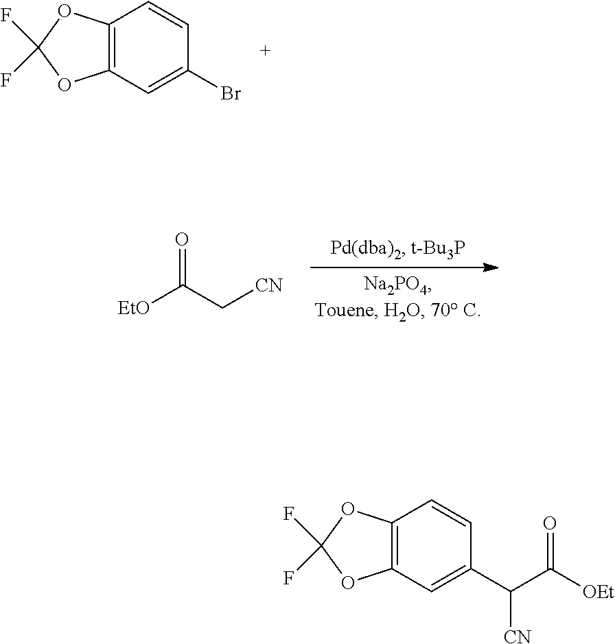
C1=CC(Br)=CC2=C1OC(F)(F)O2.[EtO]C(C[CN])=O.C1=CC(C(C([OEt])=O)[CN])=CC2=C1OC(F)(F)O2
